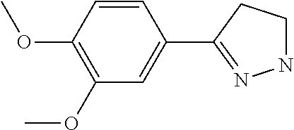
C1=CC(OC)=C(OC)C=C1C1=NNCC1
